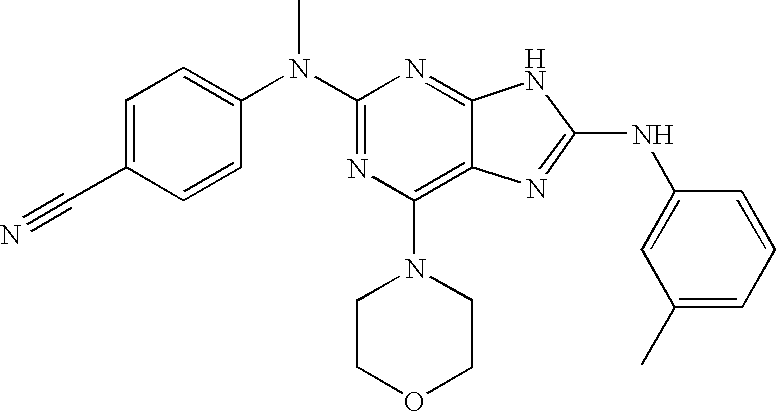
N1=C2C(=C(N3CCOCC3)N=C1N(C1=CC=C(C#N)C=C1)C)N=C(NC1=CC(C)=CC=C1)N2
